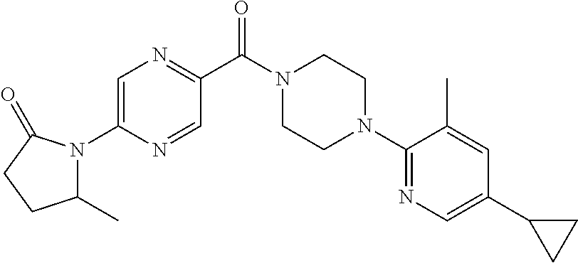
C1=C(N2C(C)CCC2=O)N=CC(C(N2CCN(C3=NC=C(C4CC4)C=C3C)CC2)=O)=N1
